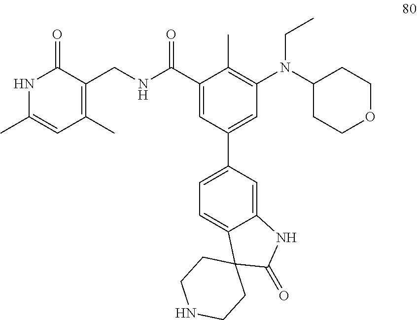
N1C(C)=CC(C)=C(CNC(C2=CC(C3=CC=C4C(=C3)NC(=O)C43CCNCC3)=CC(N(C3CCOCC3)CC)=C2C)=O)C1=O
